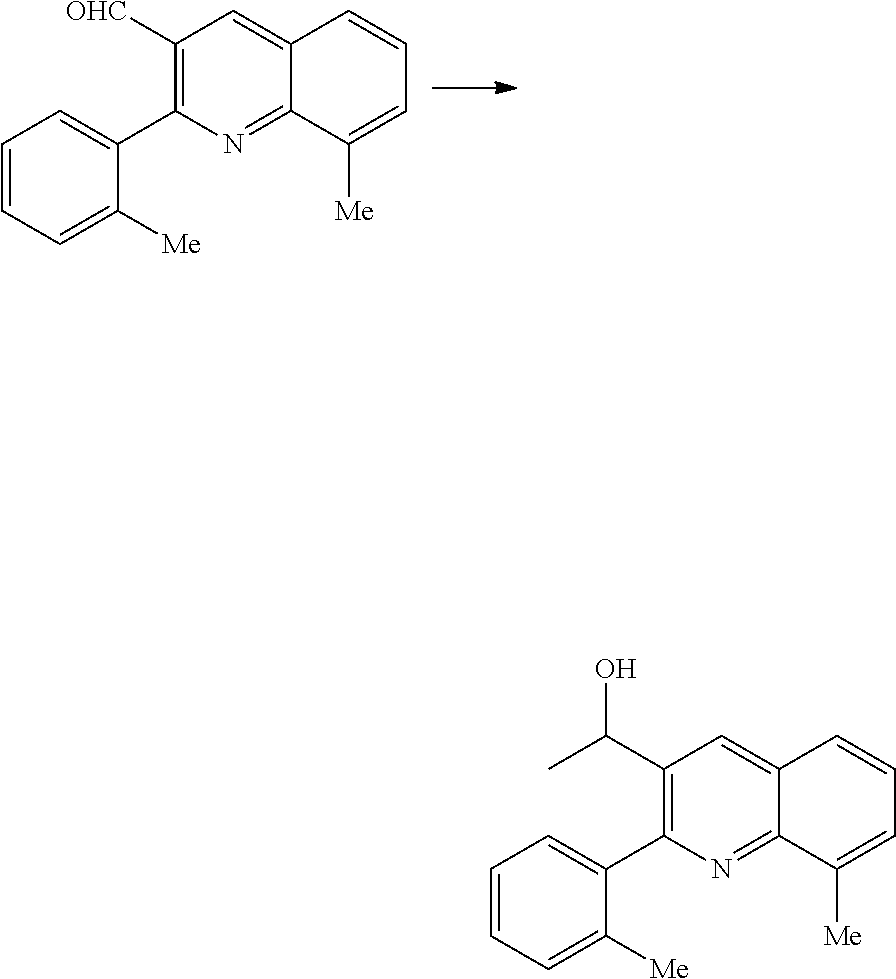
C1([OHC])=C(C2=CC=CC=C2[Me])N=C2C(=C1)C=CC=C2[Me].C1(C(C)O)=C(C2=CC=CC=C2[Me])N=C2C(=C1)C=CC=C2[Me]
